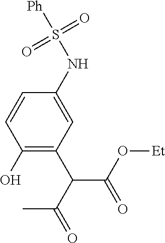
C1(NS([Ph])(=O)=O)=CC(C(C(C)=O)C(O[Et])=O)=C(O)C=C1
